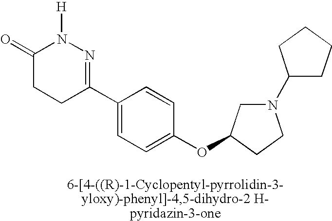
C1(=O)CCC(C2=CC=C(OC3CN(C4CCCC4)CC3)C=C2)=NN1[H]
